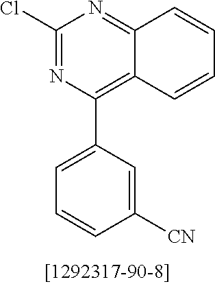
C1(Cl)=NC(C2=CC=CC([CN])=C2)=C2C(=N1)C=CC=C2
